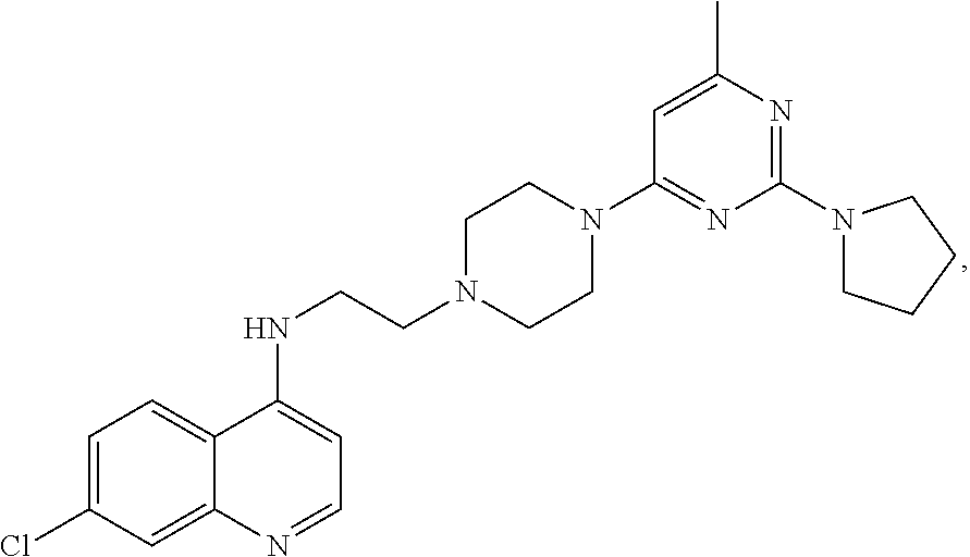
C1=C(Cl)C=C2C(=C1)C(NCCN1CCN(C3=NC(N4CCCC4)=NC(C)=C3)CC1)=CC=N2
